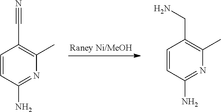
C1=CC(N)=NC(C)=C1C#N.C1=CC(N)=NC(C)=C1CN
